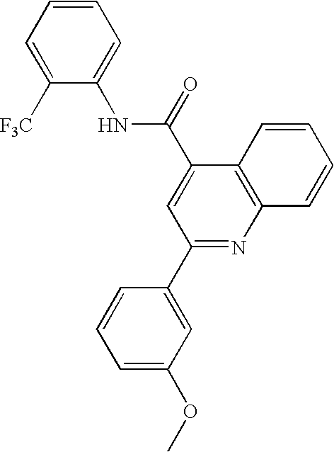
[CF3]C1=CC=CC=C1NC(C1=CC(C2=CC(OC)=CC=C2)=NC2=C1C=CC=C2)=O
